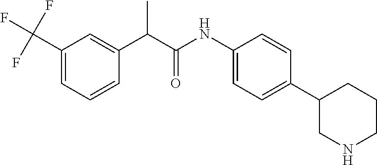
C1(NC(C(C2=CC(C(F)(F)F)=CC=C2)C)=O)=CC=C(C2CNCCC2)C=C1
